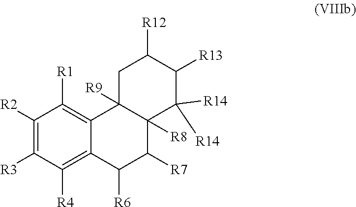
C1([R2])=C([R3])C([R4])=C2C(=C1[R1])C1([R9])C([R8])(C([R7])C2[R6])C([R14])([R14])C([R13])C([R12])C1
